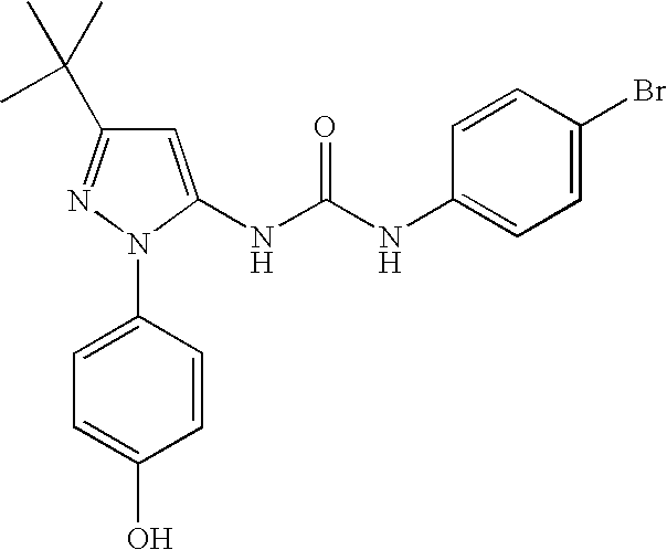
C1(C(C)(C)C)=NN(C2=CC=C(O)C=C2)C(NC(NC2=CC=C(Br)C=C2)=O)=C1
